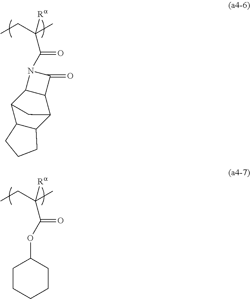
CCC(C)(C(N1C2C(C1=O)C1C3C(C2C1)CCC3)=O)[Ra].CCC(C)(C(OC1CCCCC1)=O)[Ra]
